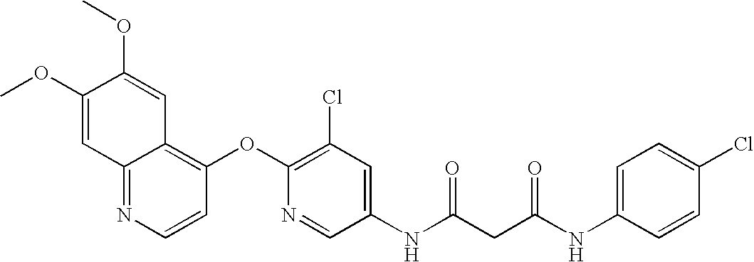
COC1=CC2=NC=CC(OC3=C(Cl)C=C(NC(CC(NC4=CC=C(Cl)C=C4)=O)=O)C=N3)=C2C=C1OC
